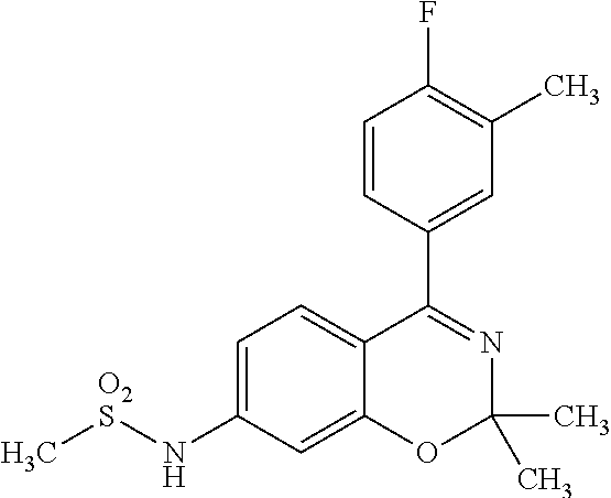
C1=CC(C2=NC(C)(C)OC3=CC(N[O2S]C)=CC=C23)=CC(C)=C1F
